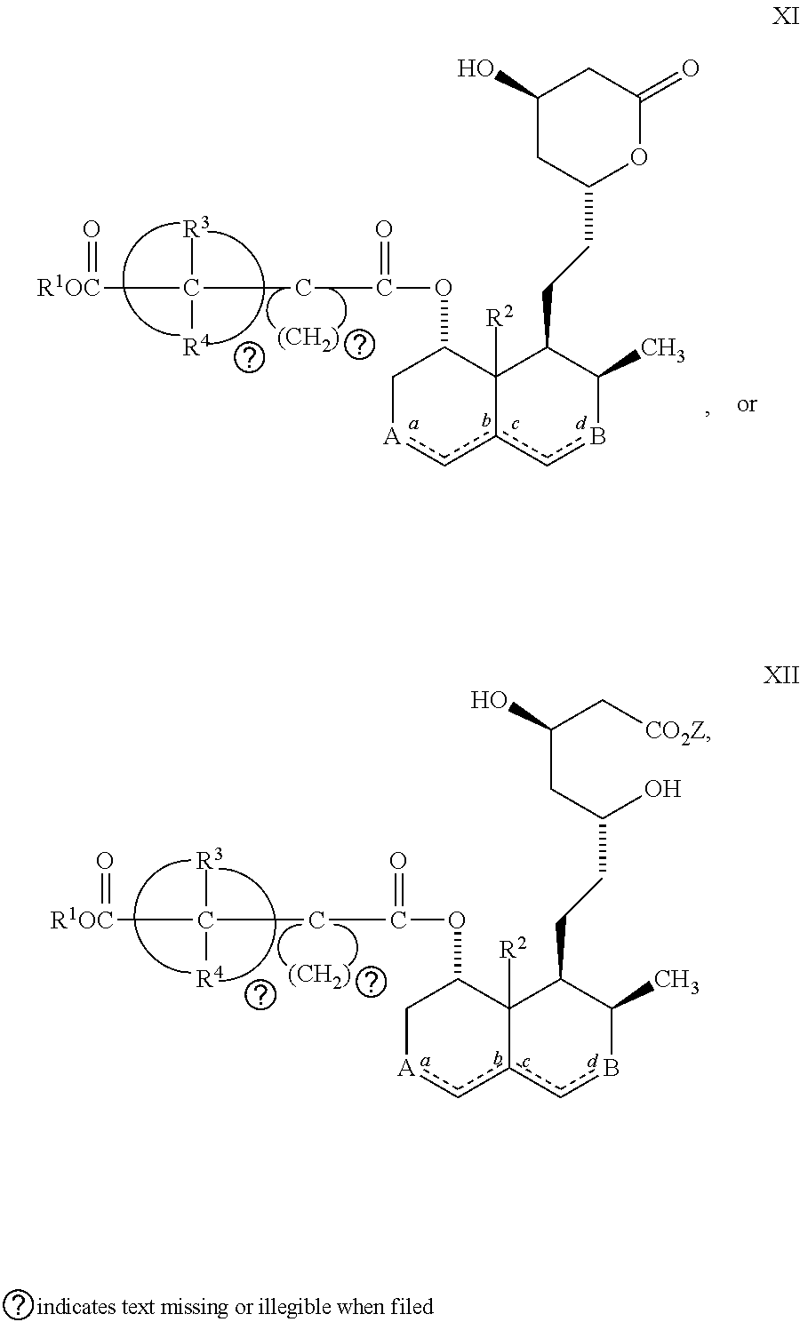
[(CH2)].C(CC(O)CCC1C2([R2])c(cbC1C)c[A]CC2OC(=O)CC([R1OC]=O)([R3])[R4])(C[CO2Z])O.[(CH2)].C1(O)CC(CCC2C3([R2])c(cbC2C)c[A]CC3OC(=O)CC([R1OC]=O)([R3])[R4])OC(=O)C1
